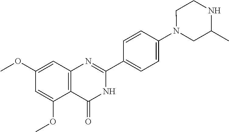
C12=C(C=C(OC)C=C1OC)N=C(C1=CC=C(N3CC(C)NCC3)C=C1)NC2=O
